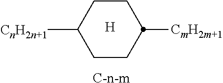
[H].C1([CnH2n+1])CCC([CmH2m+1])CC1.[C-n-m]
